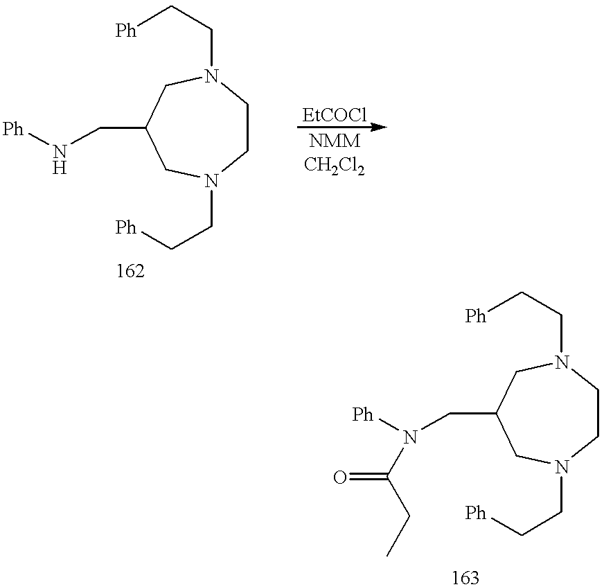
C1CN(CC[Ph])CC(CN[Ph])CN1CC[Ph].C1CN(CC[Ph])CC(CN([Ph])C(CC)=O)CN1CC[Ph]
